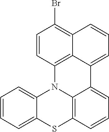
S1C2=C3N(C4=CC=CC=C14)C1=C4C(=C(Br)C=C1)C=CC=C4C3=CC=C2
